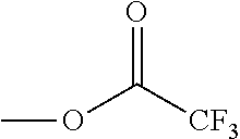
O=C(OC)[CF3]
